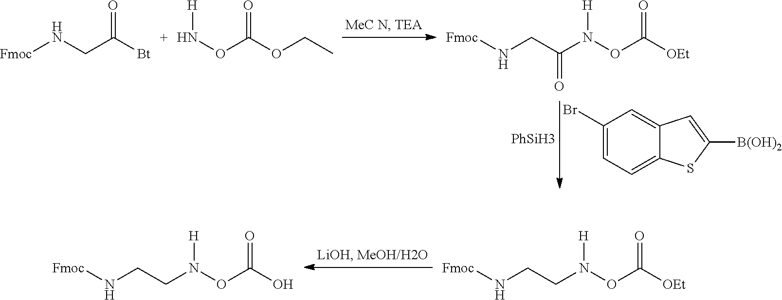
[Fmoc]NCC([Bt])=O.O(C(OCC)=O)N[H].O(C([OEt])=O)N([H])C(CN[Fmoc])=O.[PhSiH3].C1(Br)=CC=C2C(=C1)C=C([B(OH)2])S2.O(C([OEt])=O)N([H])CCN[Fmoc].O(C(O)=O)N([H])CCN[Fmoc]
